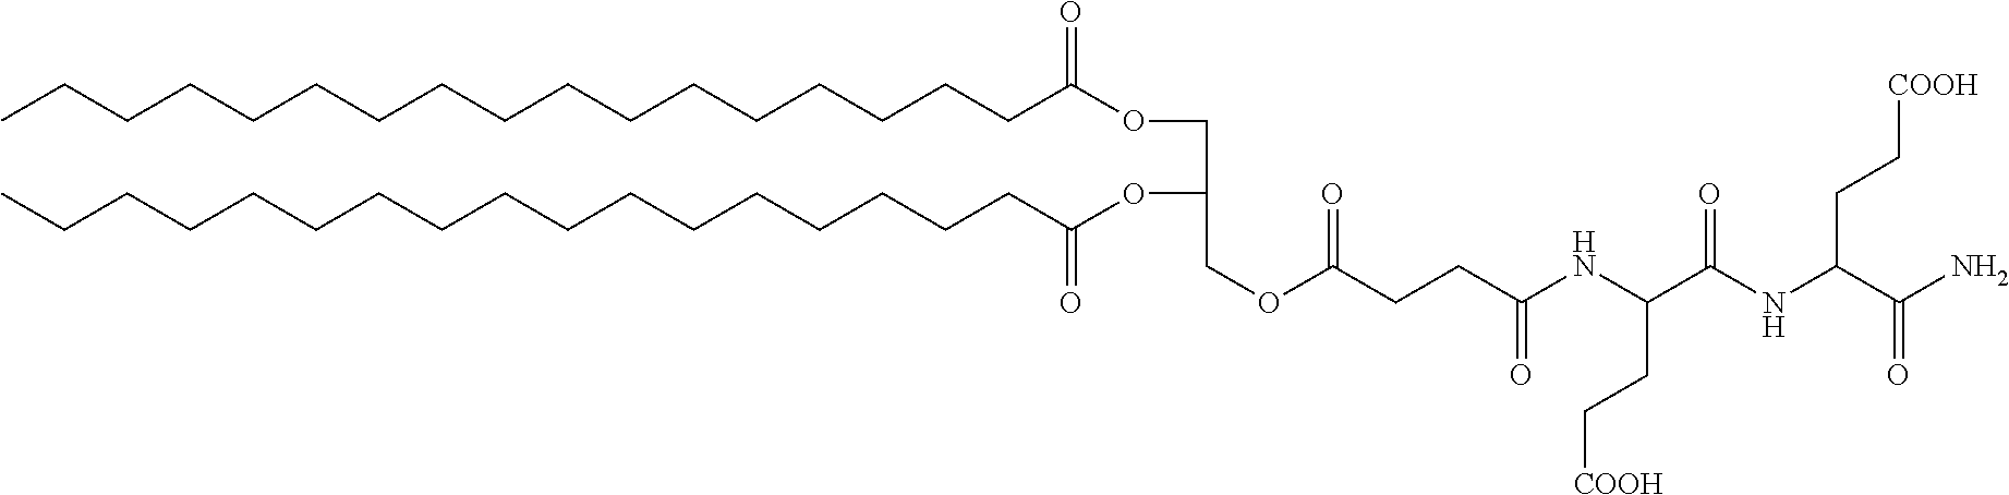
CCCCCCCCCCCCCCCCCC(OCC(OC(CCCCCCCCCCCCCCCCC)=O)COC(=O)CCC(NC(C(=O)NC(C(N)=O)CC[COOH])CC[COOH])=O)=O
